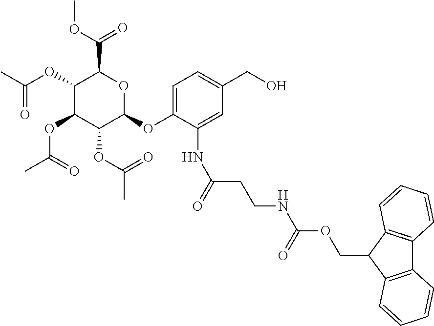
C1(OC(C)=O)C(OC(C)=O)C(OC(C)=O)C(OC2=CC=C(CO)C=C2NC(=O)CCNC(OCC2C3=C(C4=C2C=CC=C4)C=CC=C3)=O)OC1C(OC)=O
